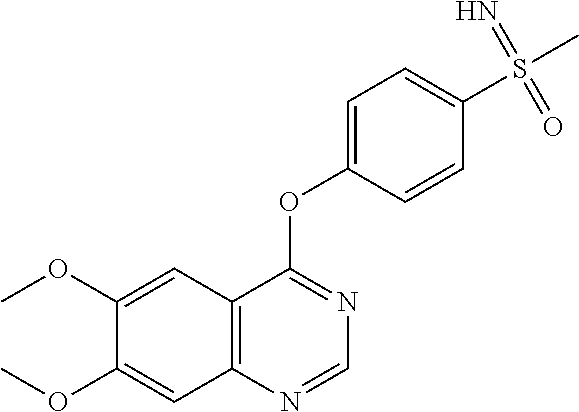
C12=C(N=CN=C1OC1=CC=C(S(C)(=N)=O)C=C1)C=C(OC)C(OC)=C2
